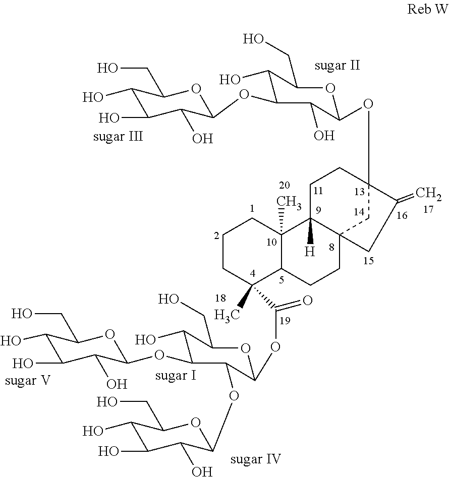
C1(O)C(O)C(O)C(OC2C(O)C(CO)OC(OC34CC5(C([H])(CC3)C3(C)C(CC5)C(C)(C(OC5C(OC6C(O)C(O)C(O)C(CO)O6)C(OC6C(O)C(O)C(O)C(CO)O6)C(O)C(CO)O5)=O)CCC3)CC4=C)C2O)OC1CO
